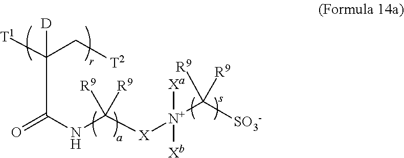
[T1]C(C[T2])([D])C(NC([X][N+]([Xa])([Xb])C([SO3-])([R9])[R9])([R9])[R9])=O
